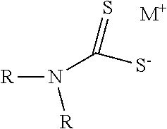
[R]N(C([S-])=S)[R].[M+]
